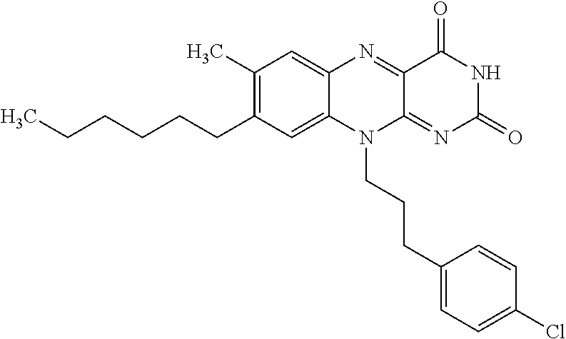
C1(C)=C(CCCCCC)C=C2C(=C1)N=C1C(=NC(=O)NC1=O)N2CCCC1=CC=C(Cl)C=C1
